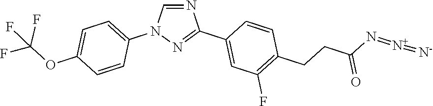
N1=CN(C2=CC=C(OC(F)(F)F)C=C2)N=C1C1=CC(F)=C(CCC(=O)N=[N+]=[N-])C=C1
